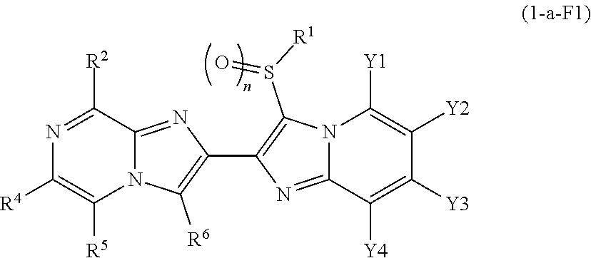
C12=NC(C3=C([R6])N4C(=N3)C([R2])=NC([R4])=C4[R5])=C(S([R1])=O)N1C([Y1])=C([Y2])C([Y3])=C2[Y4]
